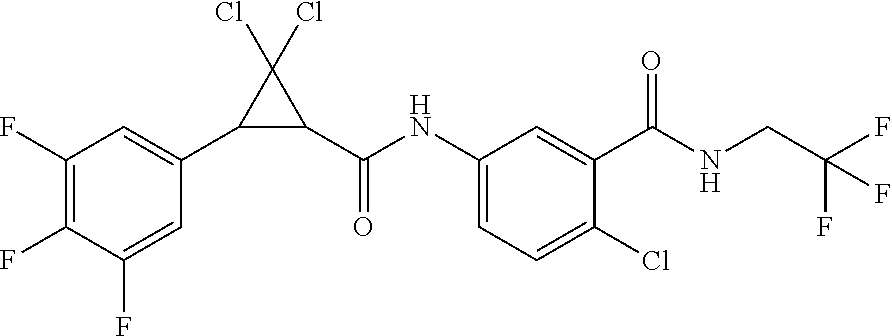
C1(F)=C(F)C=C(C2C(Cl)(Cl)C2C(NC2=CC=C(Cl)C(C(NCC(F)(F)F)=O)=C2)=O)C=C1F
